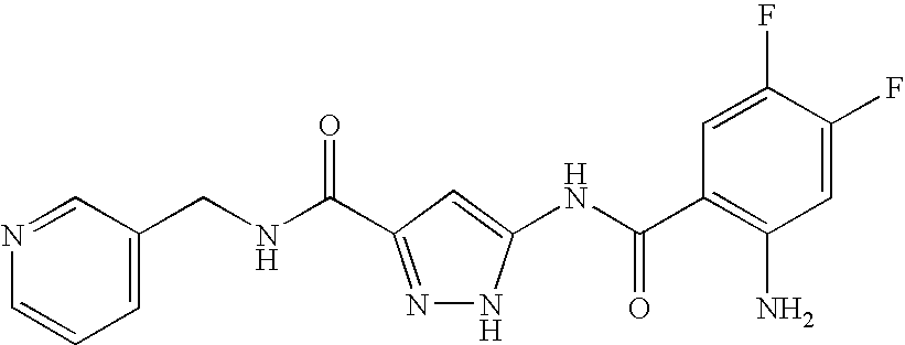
C1=C(CNC(=O)C2=NNC(NC(C3=C(N)C=C(F)C(F)=C3)=O)=C2)C=NC=C1
